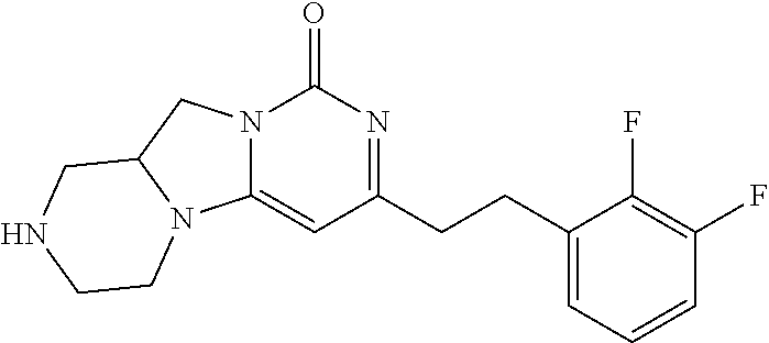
C1=CC=C(CCC2=NC(=O)N3C(=C2)N2C(C3)CNCC2)C(F)=C1F
